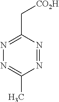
N1=NC(C)=NN=C1C[CO2H]
